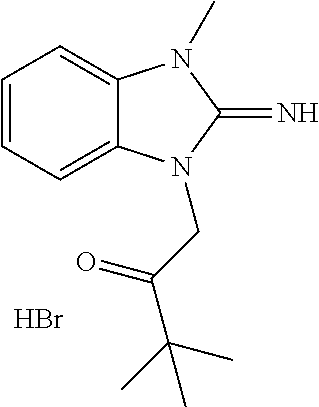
C1=CC=C2C(=C1)N(C)C(=N)N2CC(C(C)(C)C)=O.Br
